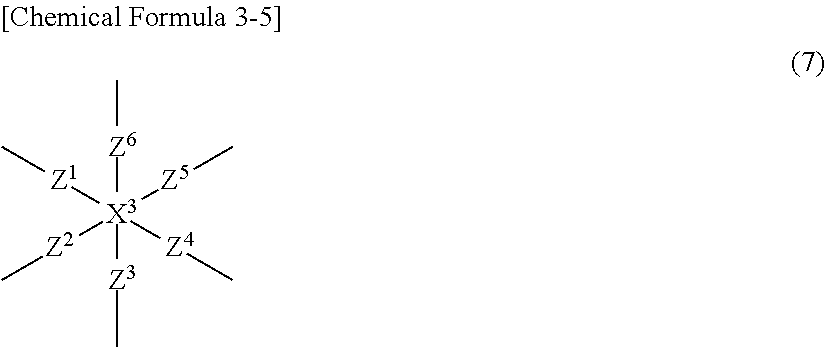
[Z6]([X3]([Z3]C)([Z5]C)([Z2]C)([Z4]C)[Z1]C)C
